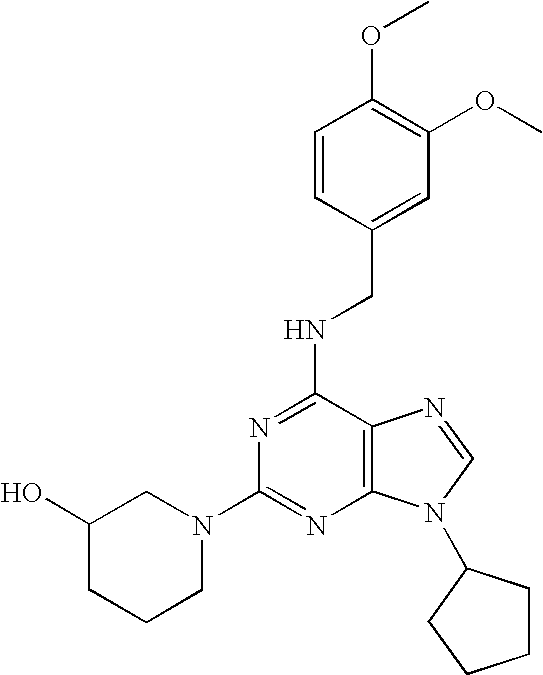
C12=C(N(C3CCCC3)C=N1)N=C(N1CCCC(O)C1)N=C2NCC1=CC(OC)=C(OC)C=C1
